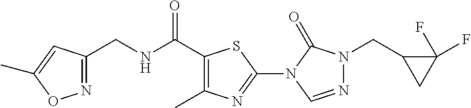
C(NC(=O)C1=C(C)N=C(N2C(=O)N(CC3CC3(F)F)N=C2)S1)C1=NOC(C)=C1
